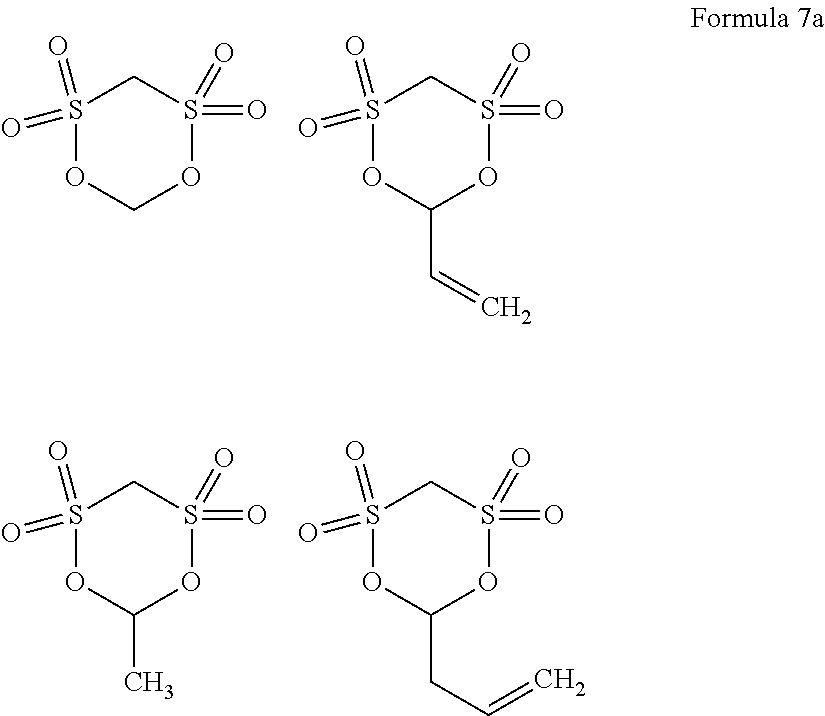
S1(=O)(=O)OCOS(=O)(=O)C1.S1(=O)(=O)OC(C=C)OS(=O)(=O)C1.S1(=O)(=O)OC(C)OS(=O)(=O)C1.S1(=O)(=O)OC(CC=C)OS(=O)(=O)C1
